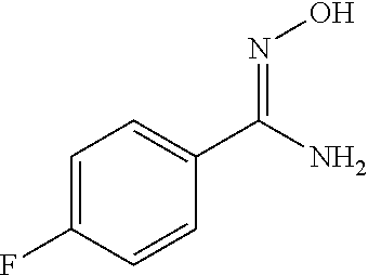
C1=C(F)C=CC(C(=NO)N)=C1
